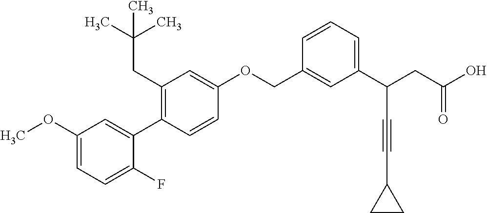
C1(OC)=CC=C(F)C(C2=C(CC(C)(C)C)C=C(OCC3=CC(C(CC(O)=O)C#CC4CC4)=CC=C3)C=C2)=C1
